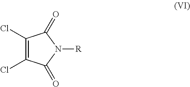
C1(Cl)=C(Cl)C(=O)N([R])C1=O
